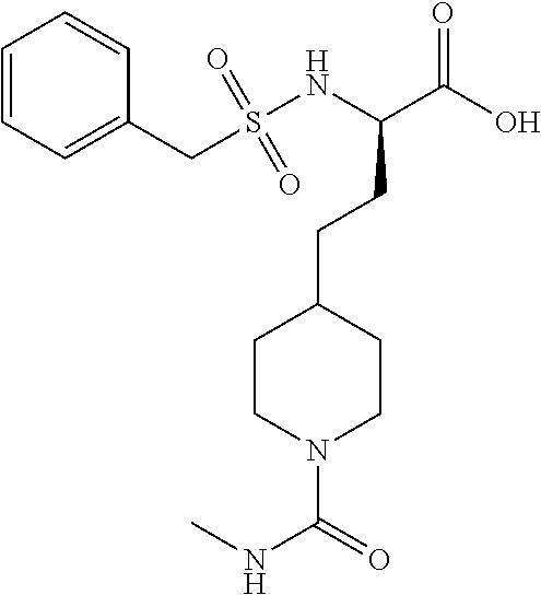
C1=CC=C(CS(NC(C(O)=O)CCC2CCN(C(=O)NC)CC2)(=O)=O)C=C1
